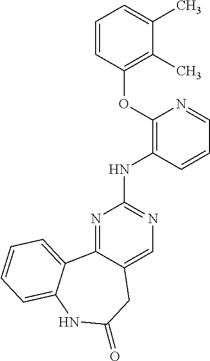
N1=C2C(=CN=C1NC1=C(OC3=C(C)C(C)=CC=C3)N=CC=C1)CC(=O)NC1=CC=CC=C21
